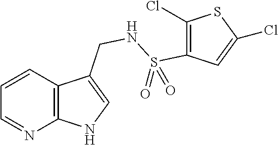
C1=CC2=C(N=C1)NC=C2CNS(=O)(=O)C1=C(Cl)SC(Cl)=C1
